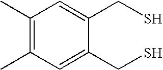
C1(C)=C(C)C=C(CS)C(CS)=C1
